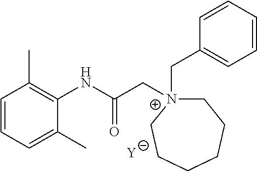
[Y].C1=CC=C(C)C(NC(C[N+]2(CC3=CC=CC=C3)CCCCCC2)=O)=C1C
